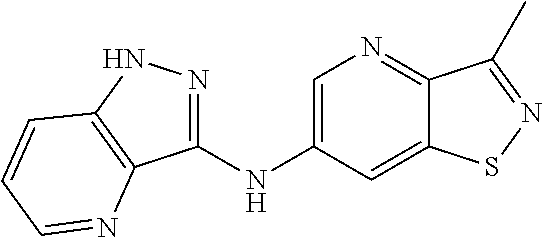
C1(NC2=CN=C3C(=C2)SN=C3C)=NNC2=C1N=CC=C2
